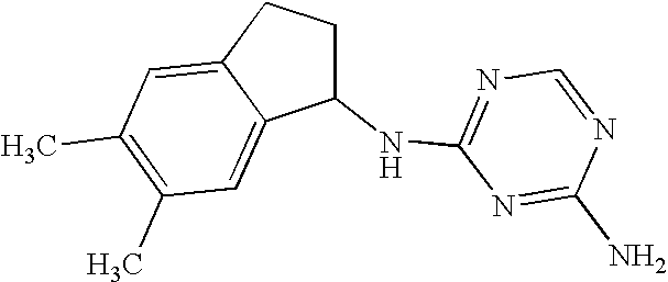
C1(NC2=NC=NC(N)=N2)CCC2=CC(C)=C(C)C=C12
